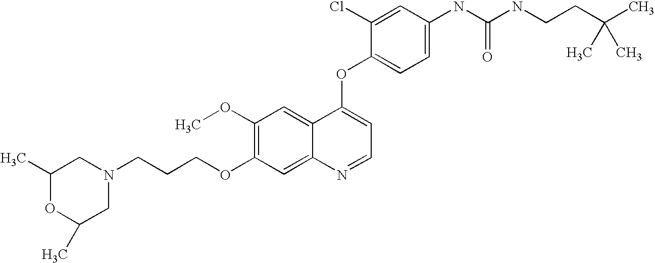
C(CCOC1=C(OC)C=C2C(=C1)N=CC=C2OC1=CC=C(NC(NCCC(C)(C)C)=O)C=C1Cl)N1CC(C)OC(C)C1
